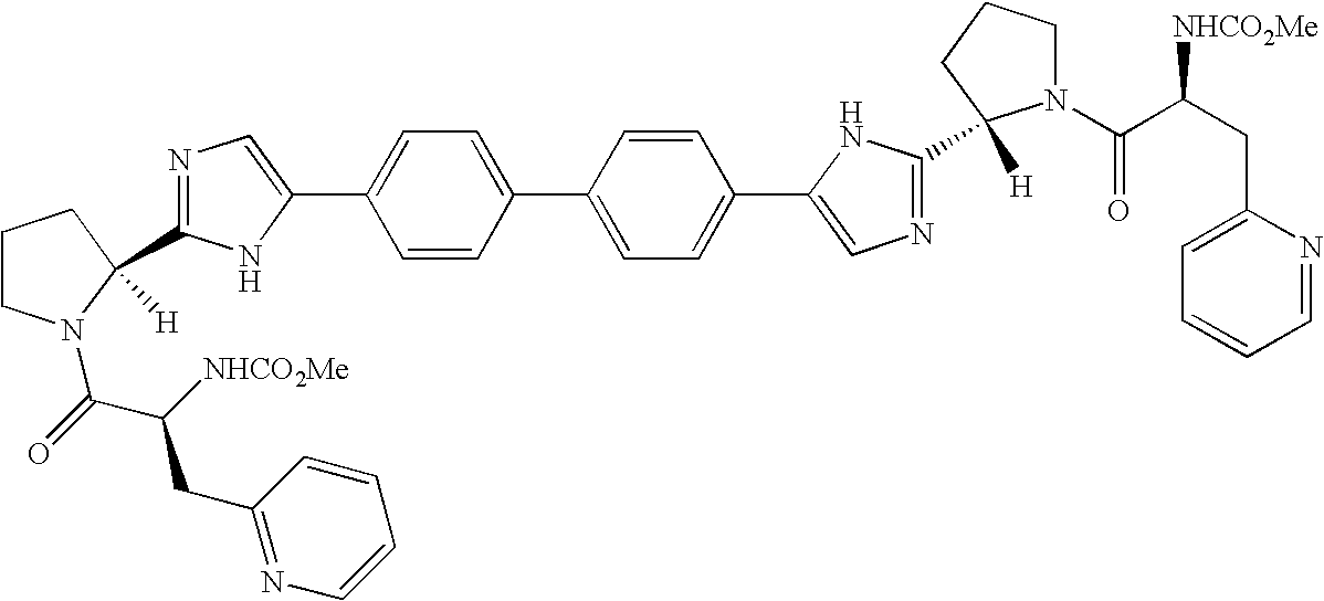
C1=CC(C2=CC=C(C3=CN=C(C4([H])N(C(=O)C(CC5=CC=CC=N5)[NHCO2Me])CCC4)N3)C=C2)=CC=C1C1=CN=C(C2([H])N(C(C(CC3=NC=CC=C3)[NHCO2Me])=O)CCC2)N1
